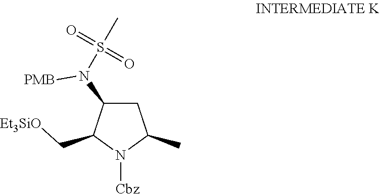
C1C(N([PMB])S(C)(=O)=O)C(C[Et3SiO])N([Cbz])C1C
